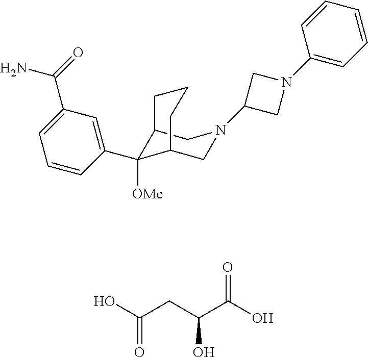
C12C([OMe])(C3=CC(C(=O)N)=CC=C3)C(CN(C3CN(C4=CC=CC=C4)C3)C1)CCC2.OC(CC(C(O)=O)O)=O
